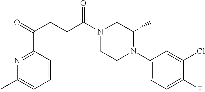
C1(N2CCN(C(CCC(=O)C3=NC(C)=CC=C3)=O)CC2C)=CC=C(F)C(Cl)=C1
